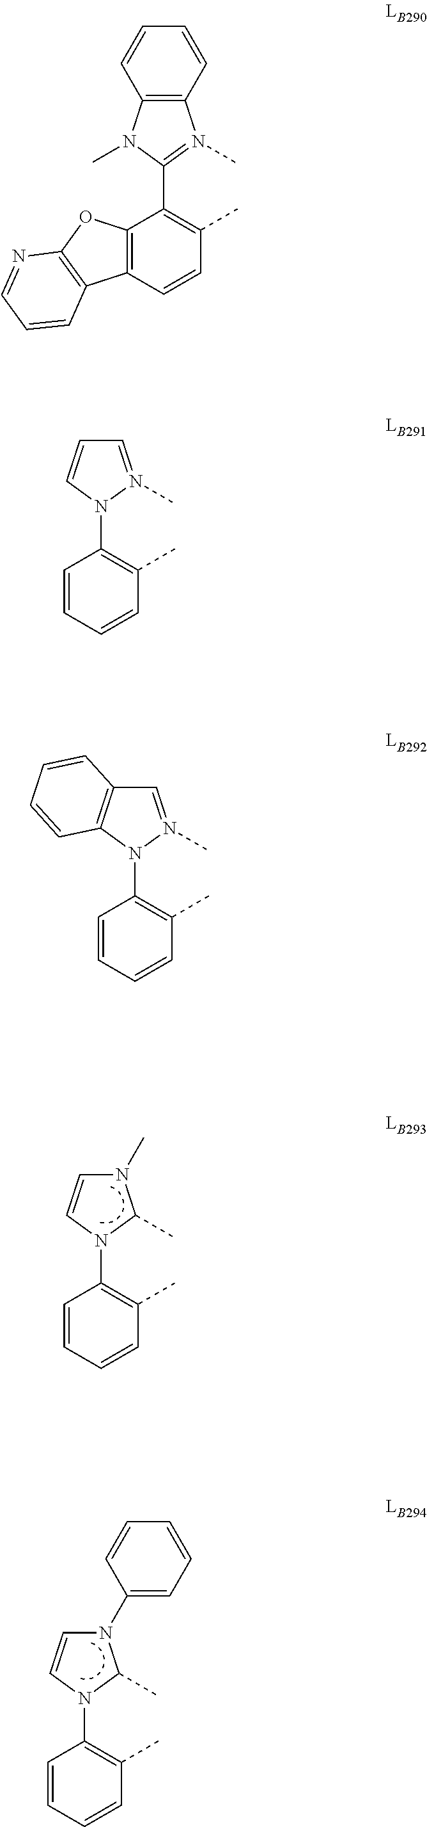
C1=CC=CC(C)=C1N1C=CN(C)C1C.C1=CC=CC(C)=C1N1C=CN(C2=CC=CC=C2)C1C.C12=C(C=CC(C)=C1C1=N(C)C3=C(N1C)C=CC=C3)C1=C(O2)N=CC=C1.C1=CC=CC(C)=C1N1C=CC=N1C.C1=CC=CC(C)=C1N1C2=C(C=N1C)C=CC=C2
